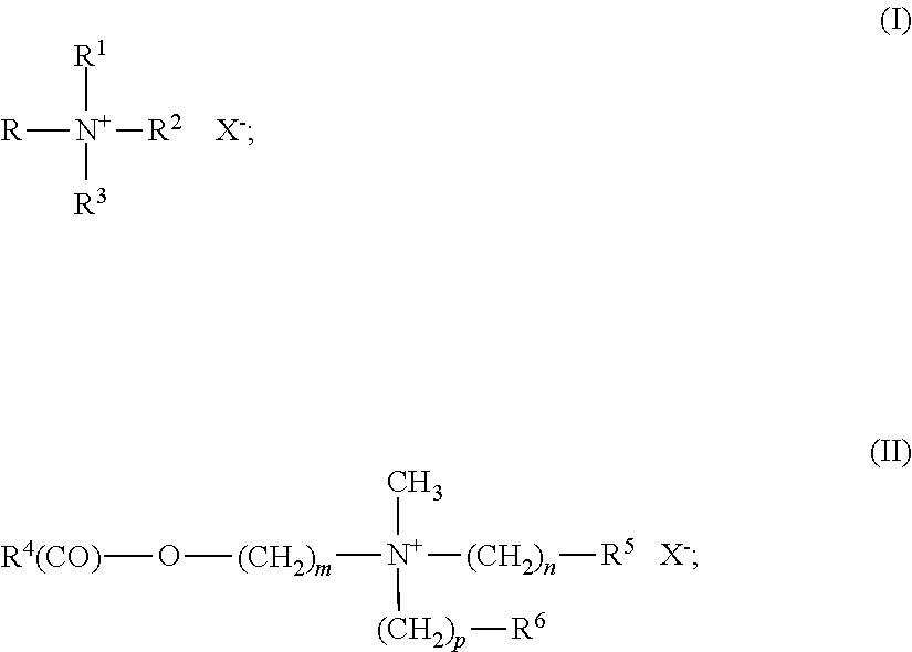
[R][N+]([R1])([R2])[R3].[X-].[(CH2)m]([N+](C)([(CH2)n][R5])[(CH2)p][R6])O[R4(CO)].[X-]
